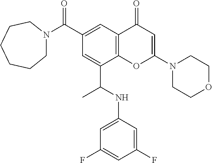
C1(C(N2CCCCCC2)=O)=CC2=C(C(C(NC3=CC(F)=CC(F)=C3)C)=C1)OC(N1CCOCC1)=CC2=O
